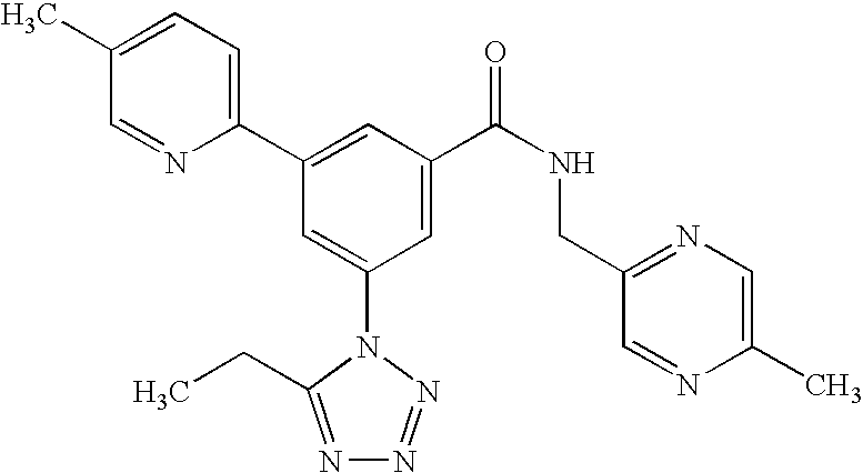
C1(C2=CC(C(NCC3=NC=C(C)N=C3)=O)=CC(N3C(CC)=NN=N3)=C2)=CC=C(C)C=N1
